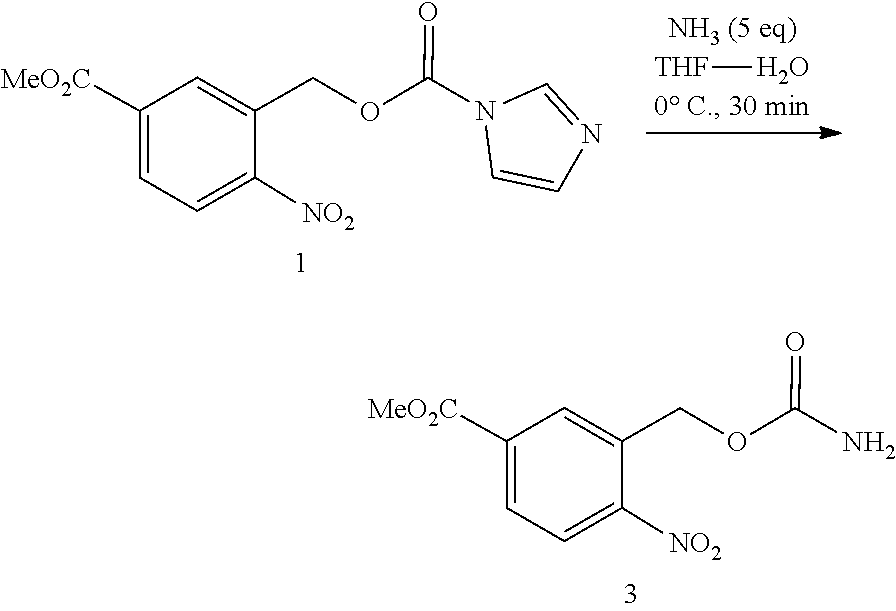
N1(C(OCC2=CC([MeO2C])=CC=C2[NO2])=O)C=CN=C1.[THF]O.NC(OCC1=CC([MeO2C])=CC=C1[NO2])=O
